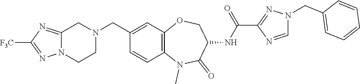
C1(CN2CC3=NC([F3C])=NN3CC2)=CC2=C(C=C1)N(C)C(=O)C(NC(C1=NN(CC3=CC=CC=C3)C=N1)=O)CO2
